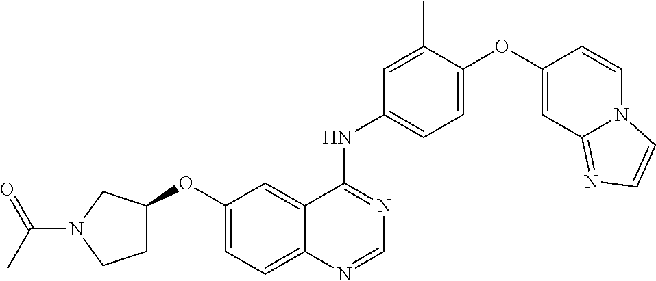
C1=C(OC2=CC3=NC=CN3C=C2)C(C)=CC(NC2=NC=NC3=CC=C(OC4CCN(C(=O)C)C4)C=C23)=C1
